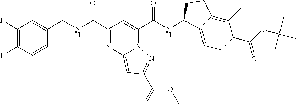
C1(C(NCC2=CC(F)=C(F)C=C2)=O)=NC2=CC(C(OC)=O)=NN2C(C(NC2C3=CC=C(C(=O)OC(C)(C)C)C(C)=C3CC2)=O)=C1
